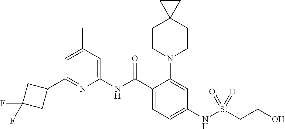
C1(C2=NC(NC(C3=CC=C(NS(CCO)(=O)=O)C=C3N3CCC4(CC3)CC4)=O)=CC(C)=C2)CC(F)(F)C1
